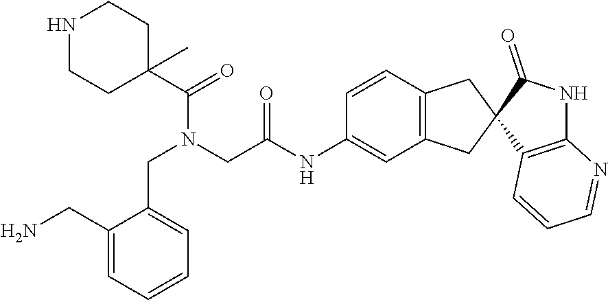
C1=CC=C(CN)C(CN(C(C2(C)CCNCC2)=O)CC(NC2=CC3=C(C=C2)CC2(C3)C3=C(NC2=O)N=CC=C3)=O)=C1
